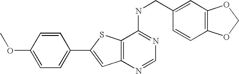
C12=C(N=CN=C1NCC1=CC3=C(C=C1)OCO3)C=C(C1=CC=C(OC)C=C1)S2
